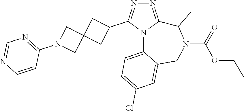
N1=C2N(C(C3CC4(C3)CN(C3=NC=NC=C3)C4)=N1)C1=CC=C(Cl)C=C1CN(C(=O)OCC)C2C
